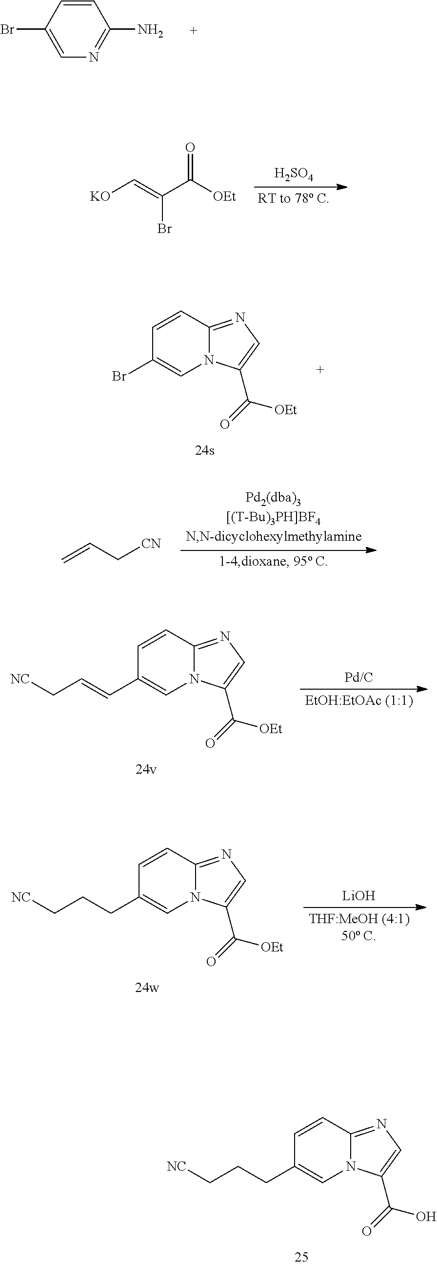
C1=CC2=NC=C(C(O)=O)N2C=C1CCC[NC].C1(Br)=CN=C(N)C=C1.C(=C(C([OEt])=O)Br)[KO].[H2SO4].[RT to 78 C].C1=CC2=NC=C(C([OEt])=O)N2C=C1Br.C=CC[CN].C1=CC2=NC=C(C([OEt])=O)N2C=C1C=CC[NC].C1=CC2=NC=C(C([OEt])=O)N2C=C1CCC[NC].[LiOH]
